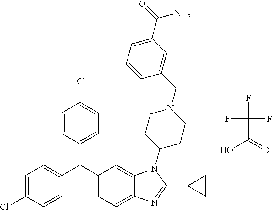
FC(C(=O)O)(F)F.C1=CC(C(C2=CC=C3C(=C2)N(C2CCN(CC4=CC(C(=O)N)=CC=C4)CC2)C(C2CC2)=N3)C2=CC=C(Cl)C=C2)=CC=C1Cl
